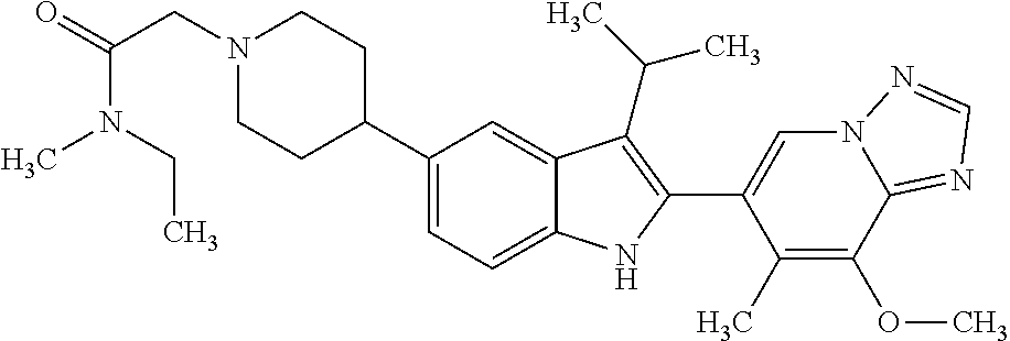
N1(CC(=O)N(CC)C)CCC(C2=CC=C3C(=C2)C(C(C)C)=C(C2=CN4C(=NC=N4)C(OC)=C2C)N3)CC1
